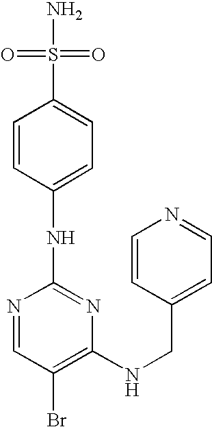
N1=CC(Br)=C(NCC2=CC=NC=C2)N=C1NC1=CC=C(S(N)(=O)=O)C=C1
